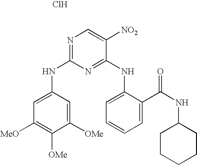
N(C1=NC=C([NO2])C(NC2=CC=CC=C2C(NC2CCCCC2)=O)=N1)C1=CC([MeO])=C([OMe])C([OMe])=C1.Cl
